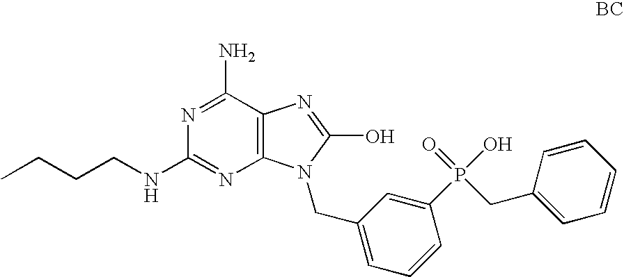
C12=C(C(N)=NC(NCCCC)=N1)N=C(O)N2CC1=CC=CC(P(CC2=CC=CC=C2)(O)=O)=C1
